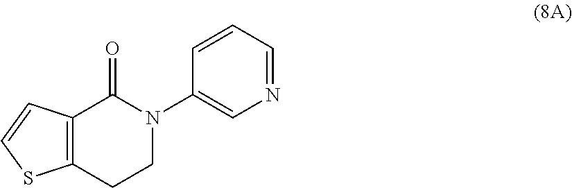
C12=C(CCN(C3=CN=CC=C3)C1=O)SC=C2
